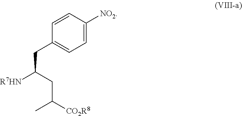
C1=C([NO2])C=CC(CC(CC(C)[CO2R8])[R7HN])=C1
